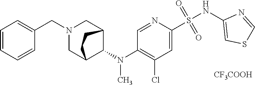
C1=NC(S(NC2=CSC=N2)(=O)=O)=CC(Cl)=C1N(C1C2CN(CC3=CC=CC=C3)CC1CC2)C.[CF3COOH]
